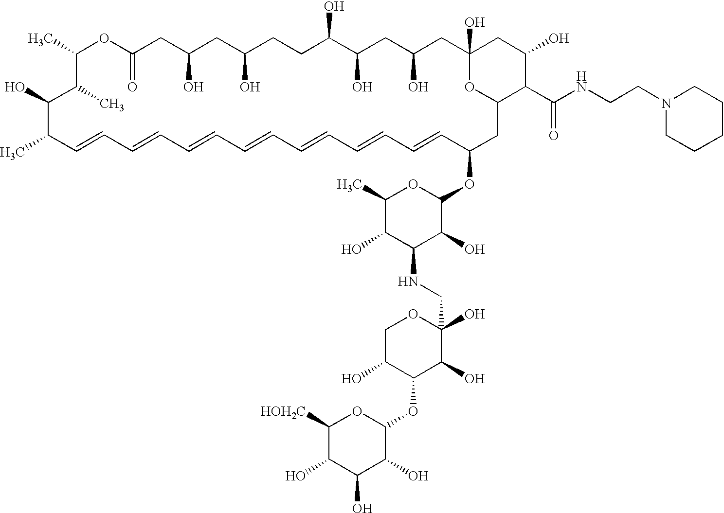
CC1C=CC=CC=CC=CC=CC=CC=CC(OC2OC(C)C(O)C(NCC3(O)OCC(O)C(OC4OC([HOH2C])C(O)C(O)C4O)C3O)C2O)CC2OC(O)(CC(O)CC(O)C(O)CCC(O)CC(O)CC(=O)OC(C)C(C)C1O)CC(O)C2C(NCCN1CCCCC1)=O
